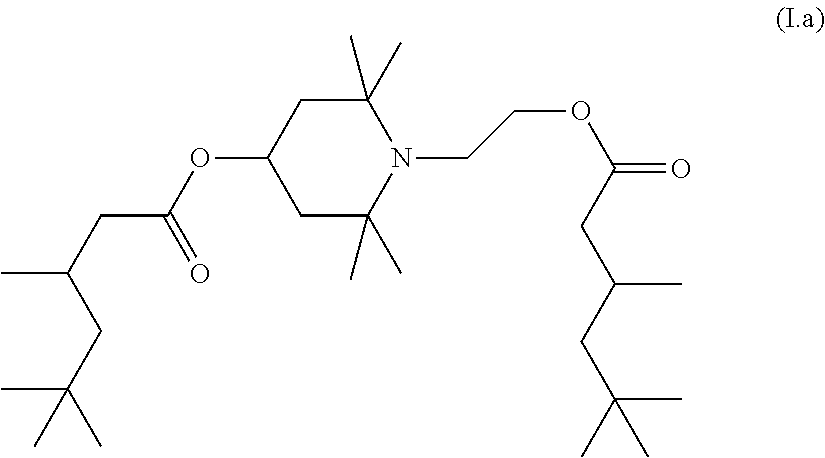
C1C(C)(C)N(CCOC(=O)CC(CC(C)(C)C)C)C(C)(C)CC1OC(CC(C)CC(C)(C)C)=O
